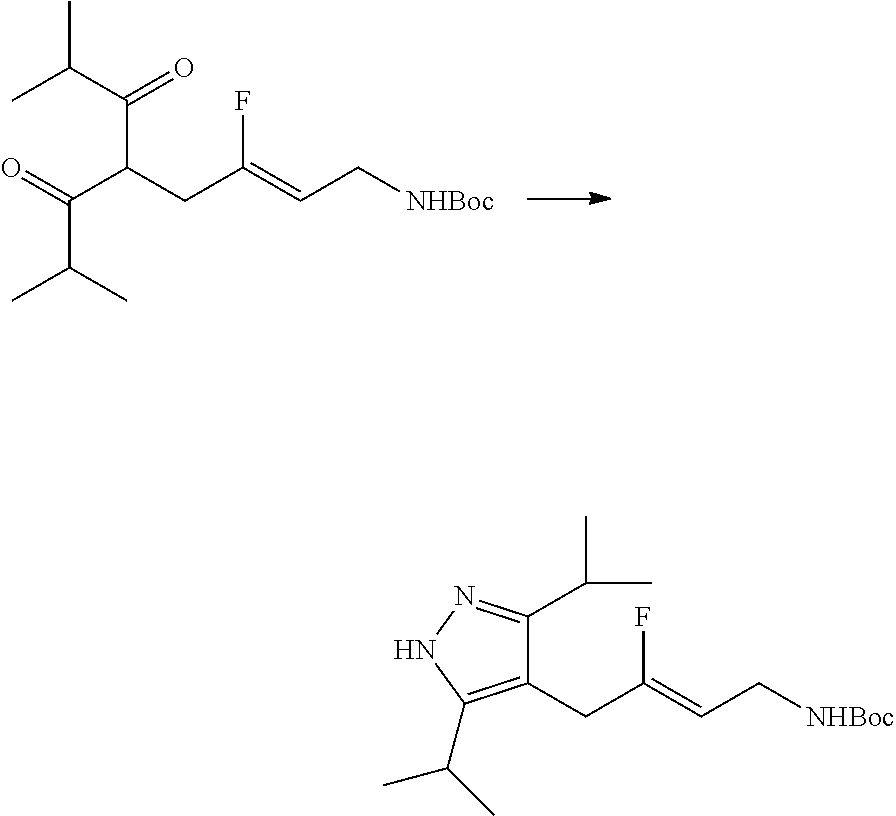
C(CC(=CC[NHBoc])F)(C(=O)C(C)C)C(C(C)C)=O.C1(CC(=CC[NHBoc])F)=C(C(C)C)NN=C1C(C)C
